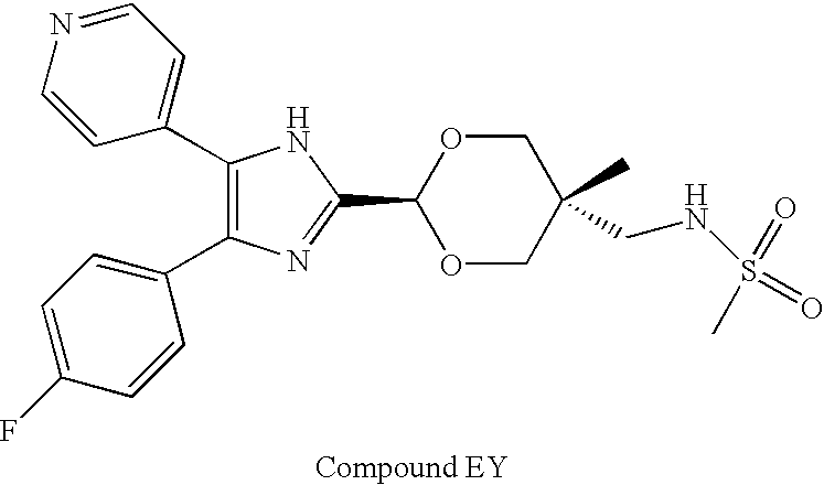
C1(C2=CC=NC=C2)=C(C2=CC=C(F)C=C2)N=C(C2OCC(CNS(=O)(=O)C)(C)CO2)N1
